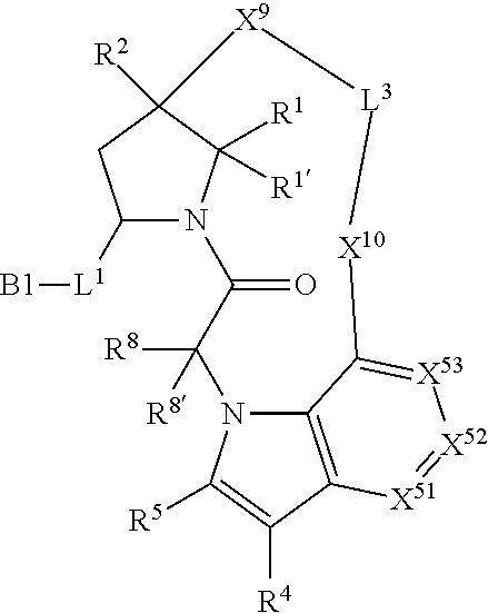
C1([L1][B1])N2C([R1])([R1])C([R2])(C1)[X9][L3][X10]C1=[X53][X52]=[X51]C3=C1N(C([R8])([R8])C2=O)C([R5])=C3[R4]
